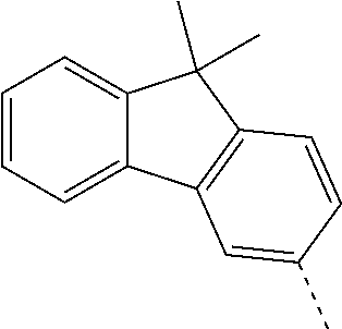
C1=CC=C2C(=C1)C(C)(C)C1=C2C=C(C)C=C1
